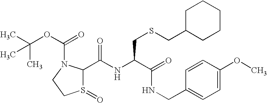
C1(C(NC(C(=O)NCC2=CC=C(OC)C=C2)CSCC2CCCCC2)=O)S(=O)CCN1C(OC(C)(C)C)=O
